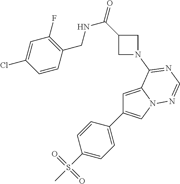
C1=C2N(C=C1C1=CC=C(S(C)(=O)=O)C=C1)N=CN=C2N1CC(C(=O)NCC2=C(F)C=C(Cl)C=C2)C1
